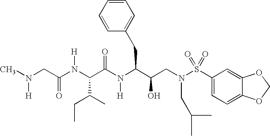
CN(CC(=O)N([H])C(C(C)CC)C(=O)N([H])C(C(O)CN(S(=O)(=O)C1=CC=C2C(=C1)OCO2)CC(C)C)CC1=CC=CC=C1)[H]
